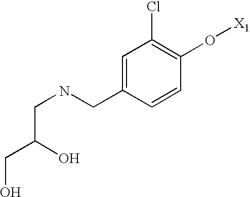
C(NCC1=CC(Cl)=C(O[X1])C=C1)C(CO)O
